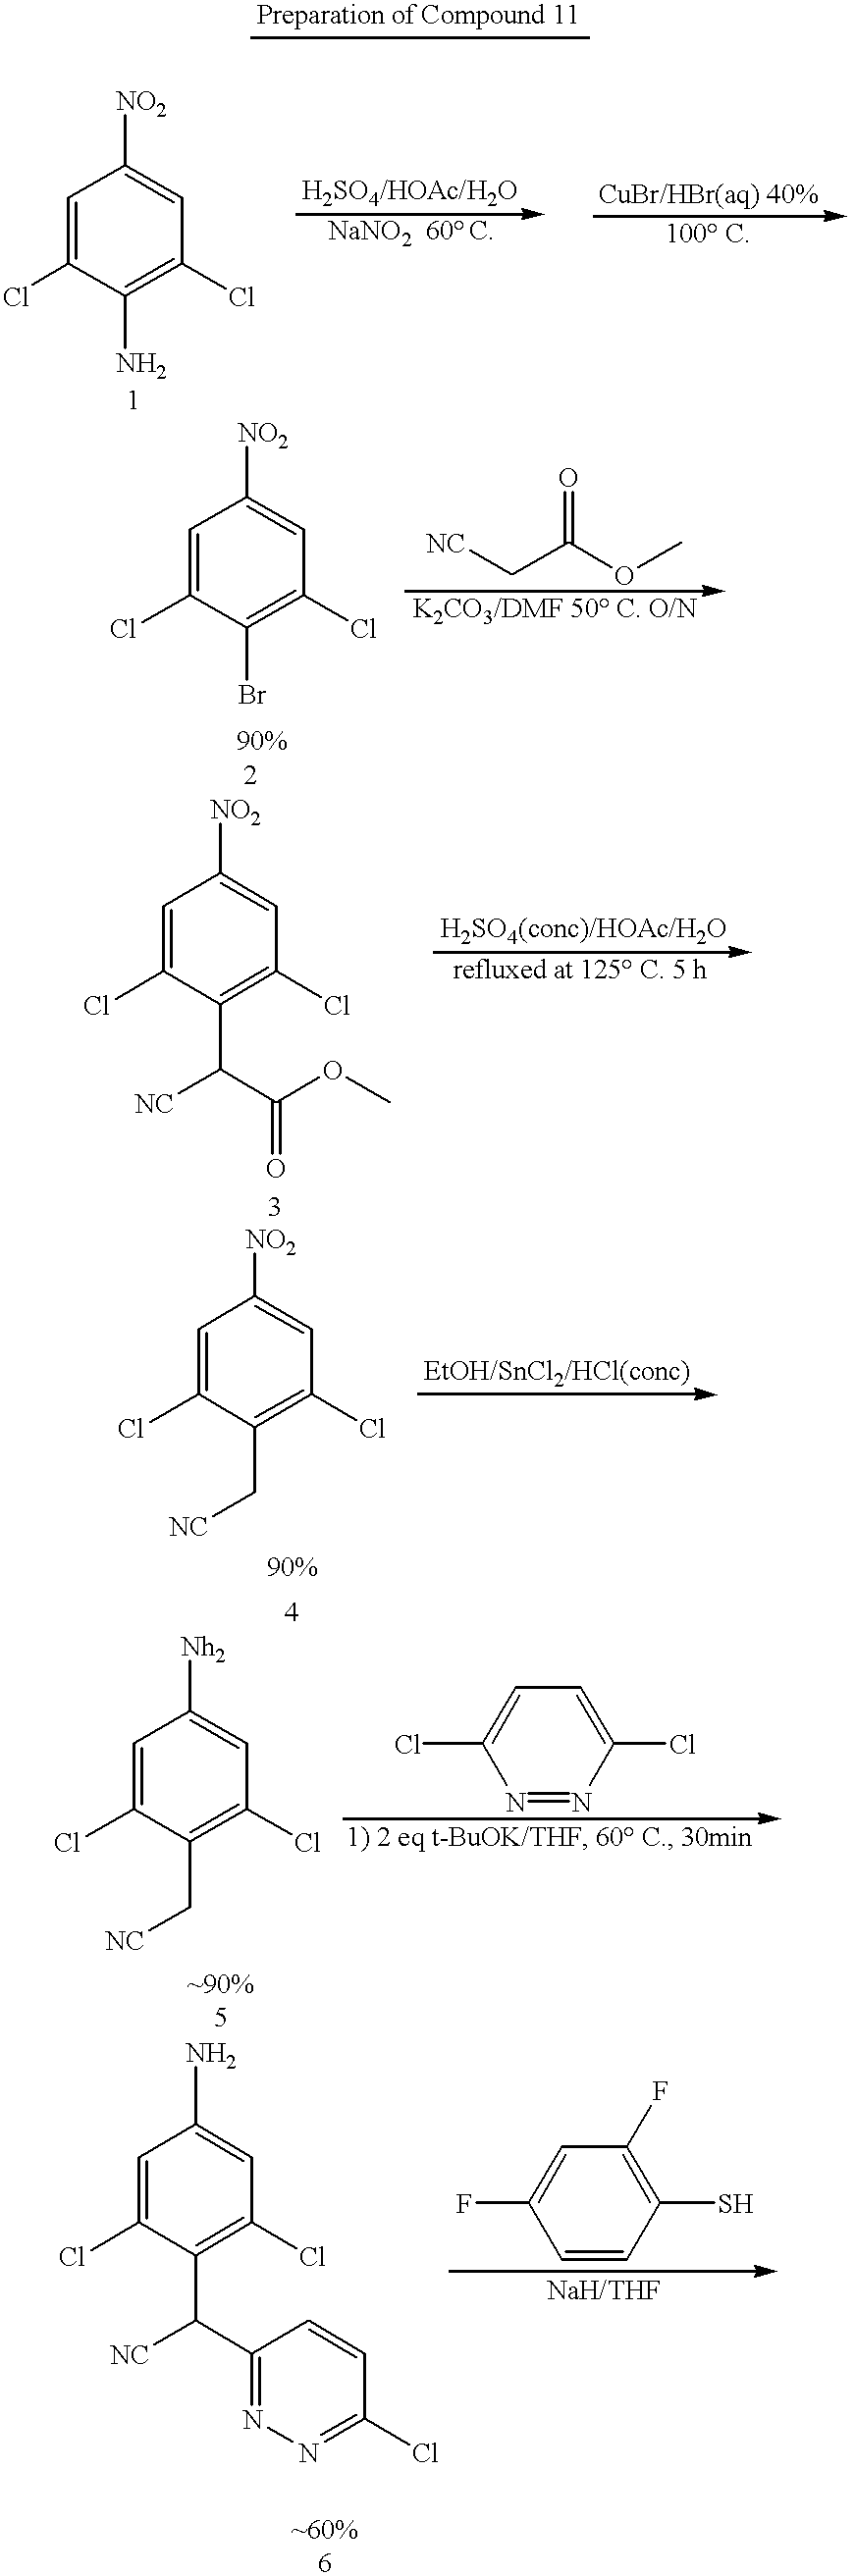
C1=C(Cl)C(N)=C(Cl)C=C1[NO2].C1=C(Cl)C(Br)=C(Cl)C=C1[NO2].[NC]CC(OC)=O.C1=C(Cl)C(C(C(OC)=O)[NC])=C(Cl)C=C1[NO2].C1=C(Cl)C(C[NC])=C(Cl)C=C1[NO2].C1=C(Cl)C(C[NC])=C(Cl)C=C1[Nh2].C1(Cl)=CC=C(Cl)N=N1.C1=C(Cl)C(C([NC])C2=NN=C(Cl)C=C2)=C(Cl)C=C1N.C1=CC(S)=C(F)C=C1F
